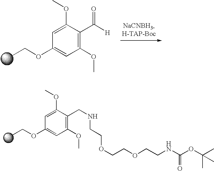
C1(OC)=C(C(=O)[H])C(OC)=CC(OCC)=C1.C1(OC)=C(CNCCOCCOCCNC(=O)OC(C)(C)C)C(OC)=CC(OCC)=C1
